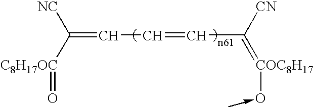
C(=CC=CC(=[COC8H17]O-C)[CN])([NC])[C8H17OC]=O
